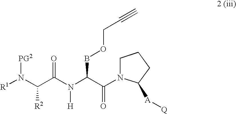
C1N(C(=O)C(BOCC#C)N(C(C(N([PG2])[R1])[R2])=O)[H])C([A][Q])CC1
